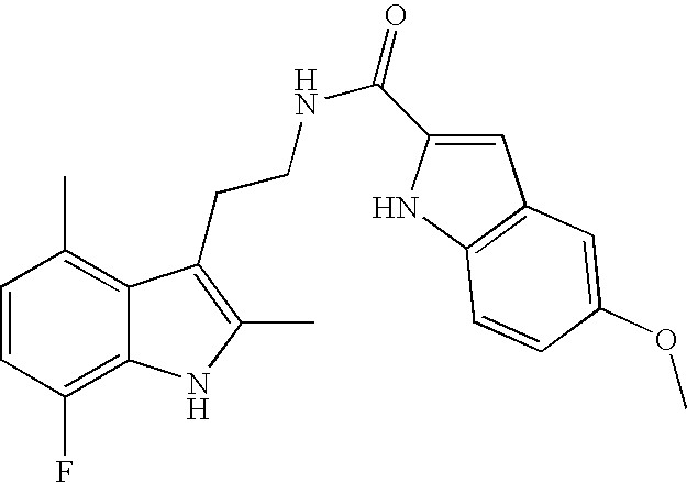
C1=CC(F)=C2C(=C1C)C(CCNC(=O)C1=CC3=C(N1)C=CC(OC)=C3)=C(C)N2
